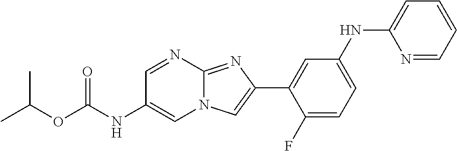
CC(C)OC(=O)NC1=CN2C(=NC(C3=CC(NC4=CC=CC=N4)=CC=C3F)=C2)N=C1
